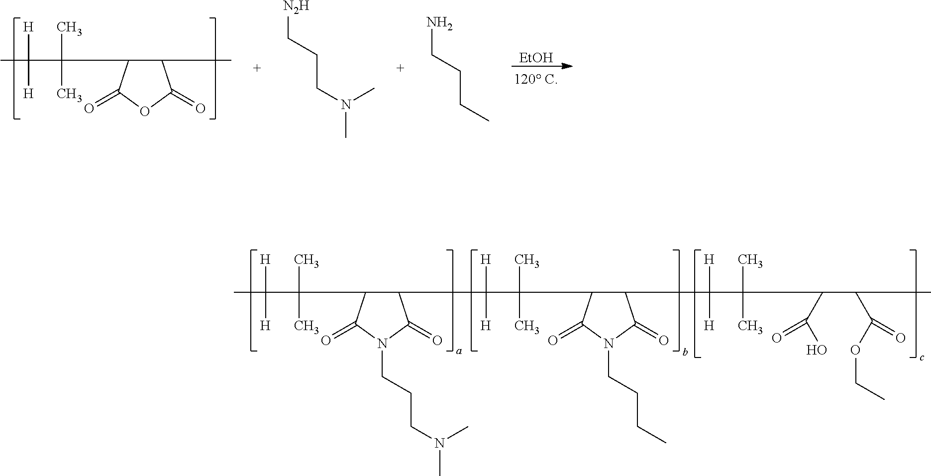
[H]C(C)(C(C1C(C)C(=O)OC1=O)(C)C)[H].[EtOH].[N2H]CCCN(C)C.NCCCC.[H]C(C)(C(C1C(C(C(C)(C)C2C(C([H])([H])C(C)(C)C(C(C(OCC)=O)C)C(O)=O)C(=O)N(CCCC)C2=O)([H])[H])C(=O)N(CCCN(C)C)C1=O)(C)C)[H]
